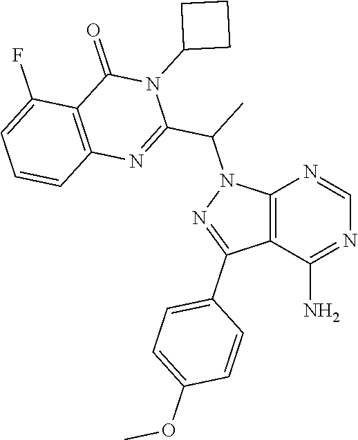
C12=C(C(N)=NC=N1)C(C1=CC=C(OC)C=C1)=NN2C(C1=NC2=C(C(=O)N1C1CCC1)C(F)=CC=C2)C
